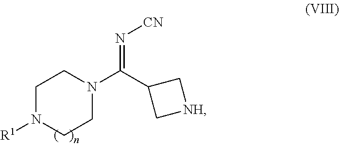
C1N([R1])CCN(C(C2C[NH]C2)=N[CN])C1
